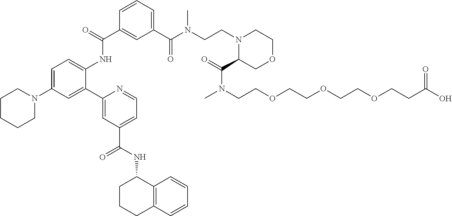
C(=O)(NC1=CC=C(N2CCCCC2)C=C1C1=CC(C(NC2CCCC3=C2C=CC=C3)=O)=CC=N1)C1=CC(C(N(CCN2C(C(=O)N(C)CCOCCOCCOCCC(O)=O)COCC2)C)=O)=CC=C1
